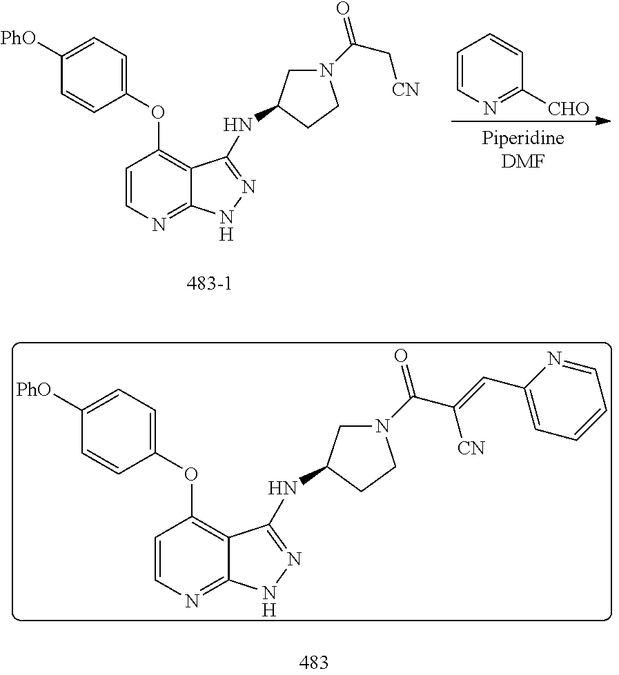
C1(OC2=C3C(=NC=C2)NN=C3NC2CN(C(C[CN])=O)CC2)=CC=C([PhO])C=C1.C1=CN=C([CHO])C=C1.C1(OC2=C3C(=NC=C2)NN=C3NC2CN(C(C([CN])=CC3=CC=CC=N3)=O)CC2)=CC=C([PhO])C=C1
